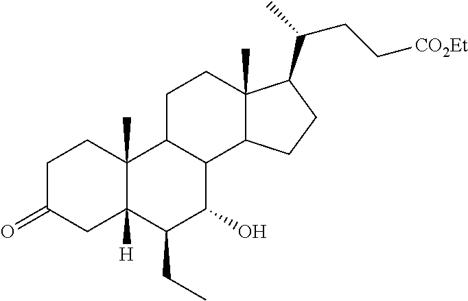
C1C(=O)CC2([H])C(C)(C1)C1C(C(O)C2CC)C2C(C)(CC1)C(C(C)CC[CO2Et])CC2
